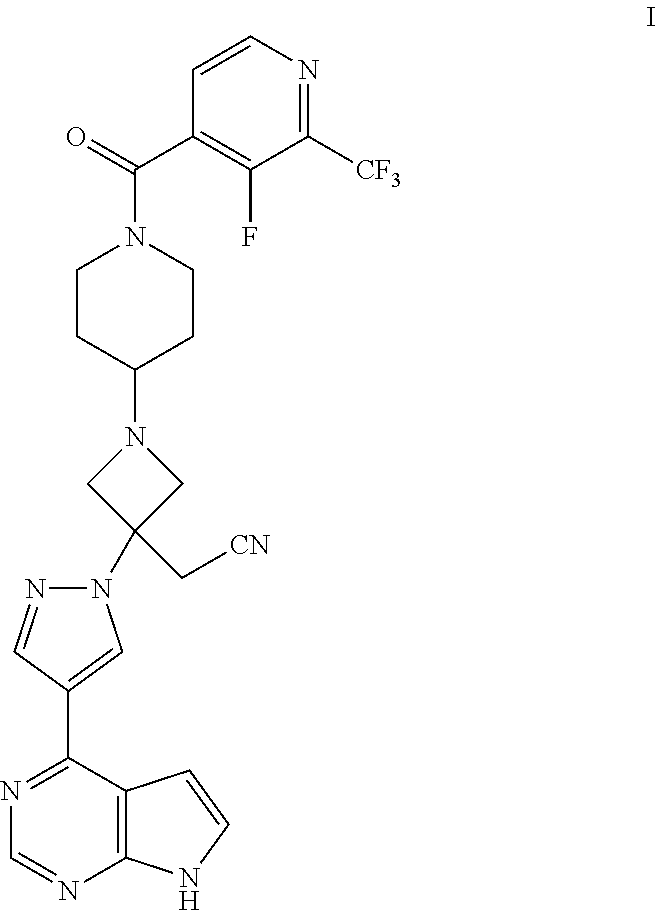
C1=CN=C([CF3])C(F)=C1C(N1CCC(N2CC(N3N=CC(C4=NC=NC5=C4C=CN5)=C3)(C[CN])C2)CC1)=O
